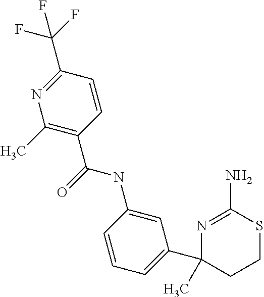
C1(C)=C(C(=O)NC2=CC(C3(C)CCSC(N)=N3)=CC=C2)C=CC(C(F)(F)F)=N1
